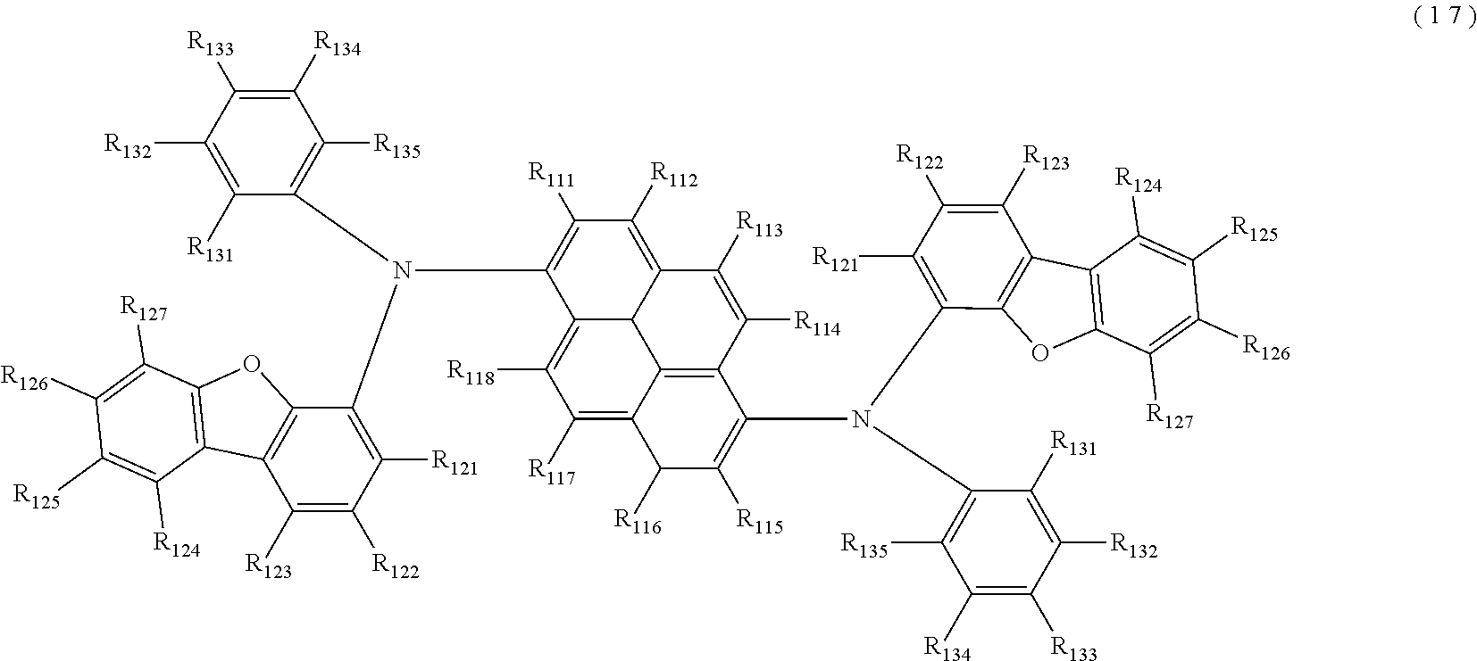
C1(CN(C2=C([R135])C([R134])=C([R133])C([R132])=C2[R131])C2=C([R121])C([R122])=C([R123])C3=C2OC2=C3C([R124])=C([R125])C([R126])=C2[R127])=C([R111])C([R112])=C2C3C1=C([R118])C([R117])=C1C3=C(C([R114])=C2[R113])C(CN(C2=C([R121])C([R122])=C([R123])C3=C2OC2=C3C([R124])=C([R125])C([R126])=C2[R127])C2=C([R135])C([R134])=C([R133])C([R132])=C2[R131])=C([R115])C1[R116]
